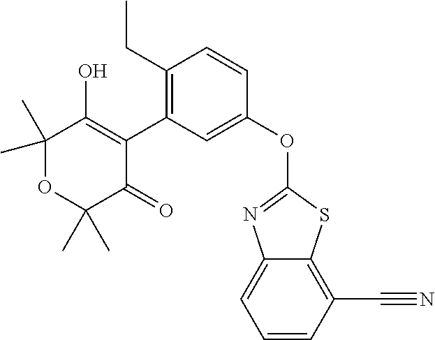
C1(C)(C)OC(C)(C)C(=O)C(C2=C(CC)C=CC(OC3=NC4=CC=CC(C#N)=C4S3)=C2)=C1O
